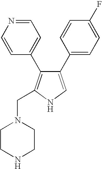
C1(C2=CC=C(F)C=C2)=CNC(CN2CCNCC2)=C1C1=CC=NC=C1
